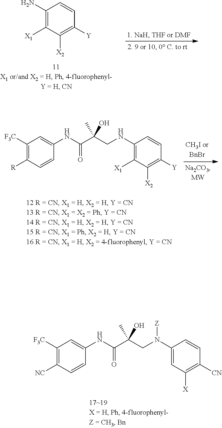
C1([F3C])=C([R])C=CC(NC(C(CNC2=C([X1])C([X2])=C([Y])C=C2)(C)O)=O)=C1.C1(N)=C([X1])C([X2])=C([Y])C=C1.C1([F3C])=C([NC])C=CC(NC(C(CN(C2=CC([X])=C([CN])C=C2)[Z])(C)O)=O)=C1
